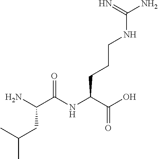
NC(C(NC(C(O)=O)CCCNC(N)=N)=O)CC(C)C
